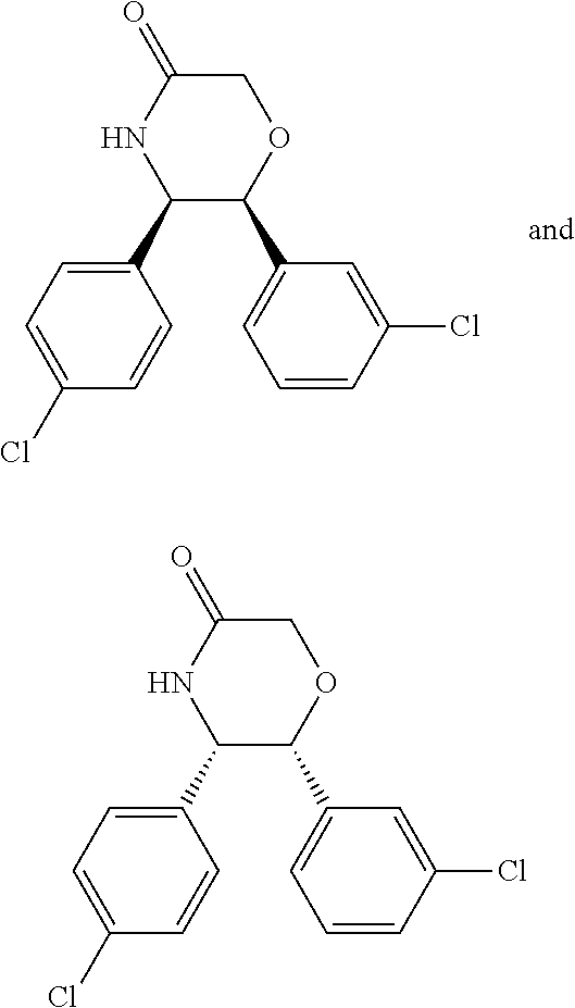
C1(C2=CC=C(Cl)C=C2)C(C2=CC=CC(Cl)=C2)OCC(=O)N1.C1(C2C(C3=CC=CC(Cl)=C3)OCC(=O)N2)=CC=C(Cl)C=C1
